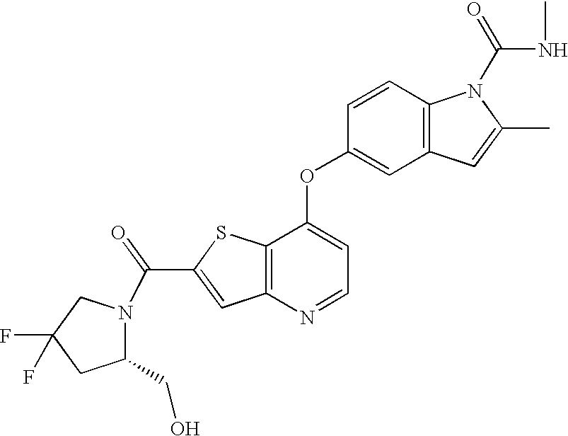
C12=C(C(OC3=CC4=C(C=C3)N(C(=O)NC)C(C)=C4)=CC=N1)SC(C(=O)N1C(CO)CC(F)(F)C1)=C2
